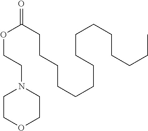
C1COCCN1CCOC(CCCCCCCCCCCCCCC)=O
